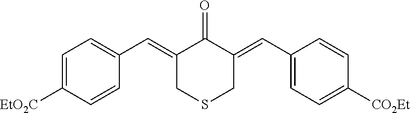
C1=C([EtO2C])C=CC(C=C2CSCC(=CC3=CC=C([CO2Et])C=C3)C2=O)=C1
